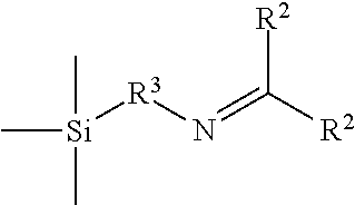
[Si]([R3]N=C([R2])[R2])(C)(C)C
